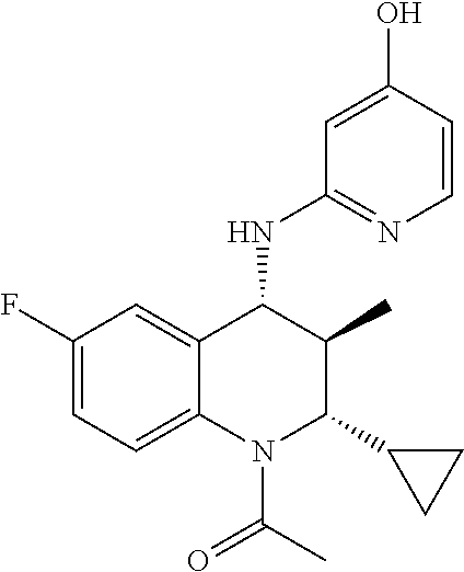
C1=C(O)C=CN=C1NC1C(C)C(C2CC2)N(C(=O)C)C2=CC=C(F)C=C12
